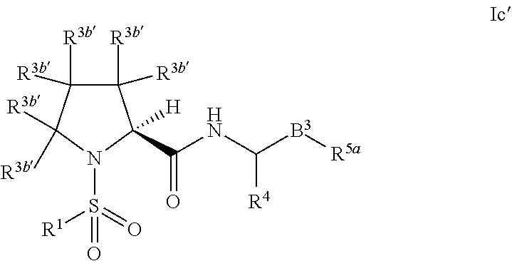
C1([R3b])([R3b])C([R3b])([R3b])C([R3b])([R3b])N(S(=O)([R1])=O)C1([H])C(NC([B3][R5a])[R4])=O
